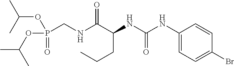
N(C(C(NC(NC1=CC=C(Br)C=C1)=O)CCC)=O)CP(=O)(OC(C)C)OC(C)C
